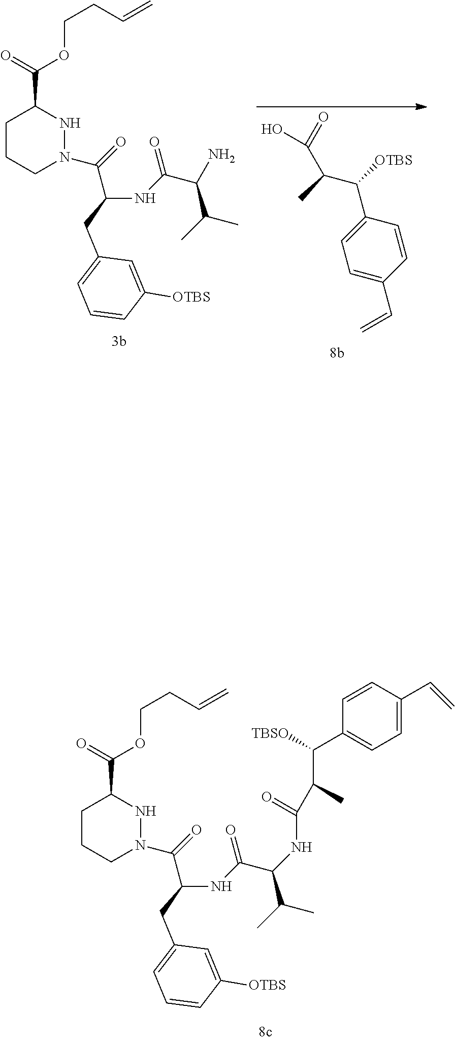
C1=C(C(C(C(O)=O)C)[OTBS])C=CC(C=C)=C1.C1CCN(C(C(NC(C(C(C)C)N)=O)CC2=CC=CC([OTBS])=C2)=O)NC1C(OCCC=C)=O.C1CCN(C(C(NC(C(C(C)C)NC(=O)C(C(C2=CC=C(C=C)C=C2)[TBSO])C)=O)CC2=CC=CC([OTBS])=C2)=O)NC1C(OCCC=C)=O
